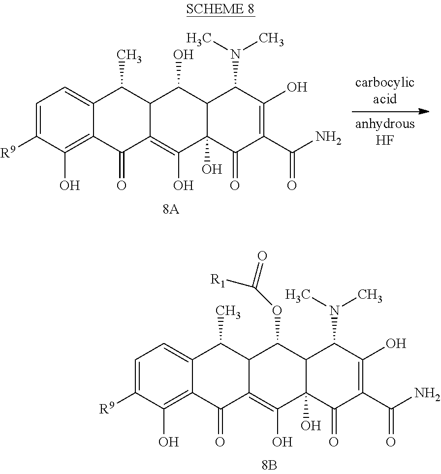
C1=C([R9])C(O)=C2C(=C1)C(C)C1C(=C(O)C3(O)C(C1O)C(N(C)C)C(O)=C(C(N)=O)C3=O)C2=O.C1=C([R9])C(O)=C2C(=C1)C(C)C1C(=C(O)C3(O)C(C1OC(=O)[R1])C(N(C)C)C(O)=C(C(N)=O)C3=O)C2=O
